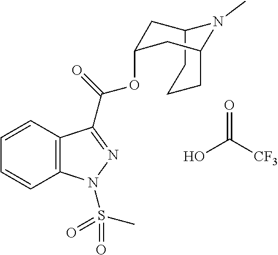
C12CCCC(CC(OC(C3=NN(S(C)(=O)=O)C4=C3C=CC=C4)=O)C1)N2C.OC([CF3])=O
